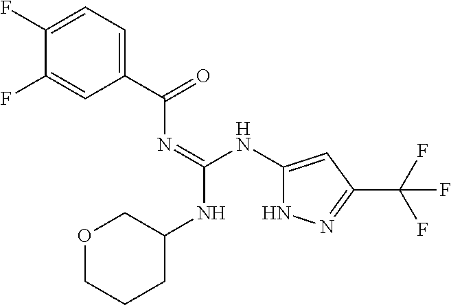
C1(F)=CC(C(N=C(NC2=CC(C(F)(F)F)=NN2)NC2CCCOC2)=O)=CC=C1F
